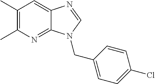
C1(C)=C(C)N=C2C(=C1)N=CN2CC1=CC=C(Cl)C=C1
